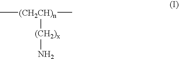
C[(CH2CH)n](C)[(CH2)x]N
